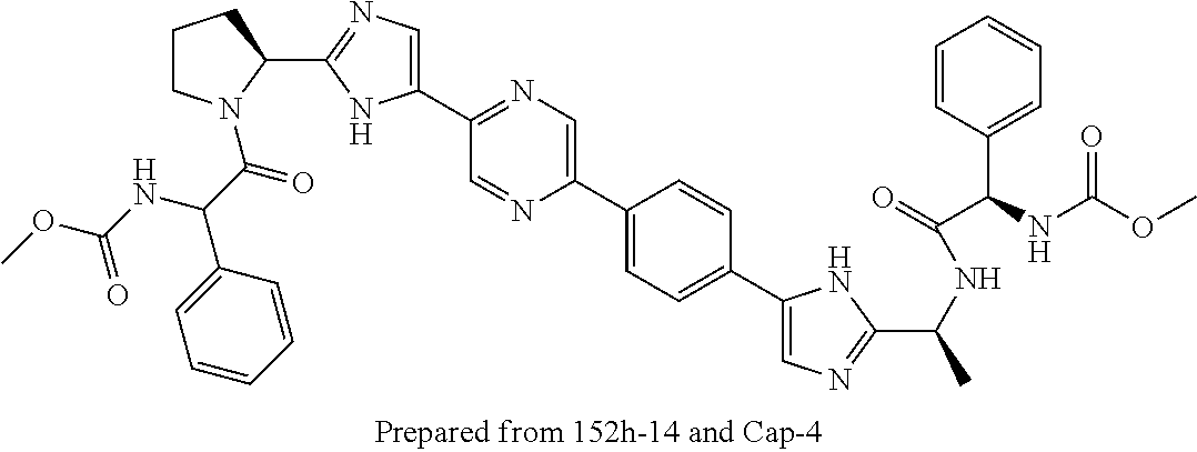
C1(C2=NC=C(C3=NC=C(C4=CC=C(C5=CN=C(C(NC(=O)C(NC(OC)=O)C6=CC=CC=C6)C)N5)C=C4)N=C3)N2)CCCN1C(C(NC(OC)=O)C1=CC=CC=C1)=O
